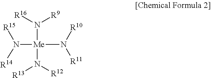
N([Me](N([R10])[R11])(N([R9])[R16])N([R13])[R12])([R15])[R14]
